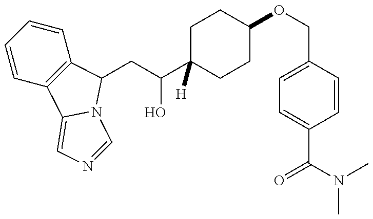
C1=CC=CC2=C1C1=CN=CN1C2CC(O)C1([H])CCC(OCC2=CC=C(C(=O)N(C)C)C=C2)CC1
